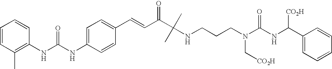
C1(NC(NC2=C(C)C=CC=C2)=O)=CC=C(C=CC(C(NCCCN(C(NC(C2=CC=CC=C2)[CO2H])=O)C[CO2H])(C)C)=O)C=C1
